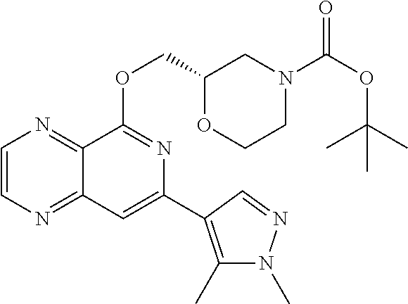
C1=CN=C2C(=N1)C(OCC1OCCN(C(OC(C)(C)C)=O)C1)=NC(C1=C(C)N(C)N=C1)=C2
